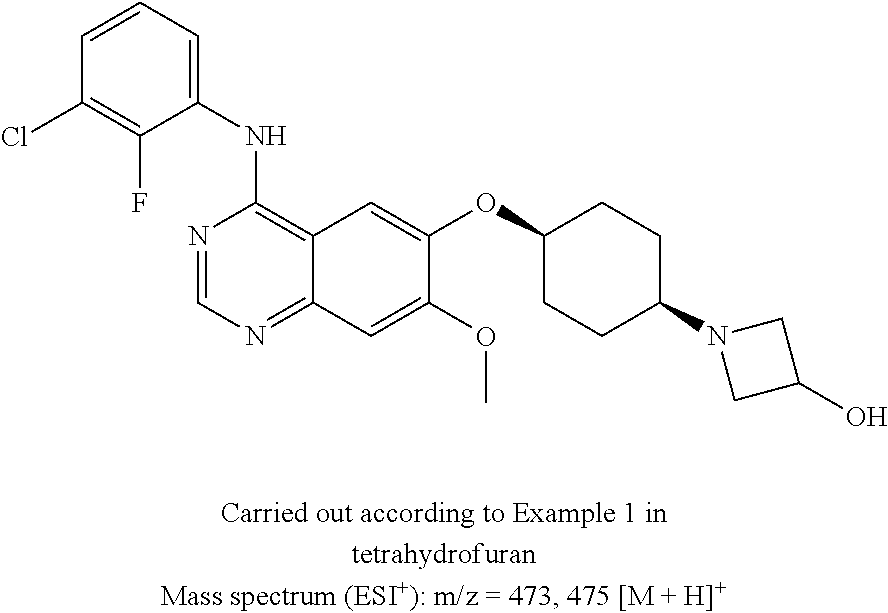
C1(NC2=C3C(=NC=N2)C=C(OC)C(OC2CCC(N4CC(O)C4)CC2)=C3)=CC=CC(Cl)=C1F
